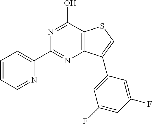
N1=C(O)C2=C(N=C1C1=CC=CC=N1)C(C1=CC(F)=CC(F)=C1)=CS2
